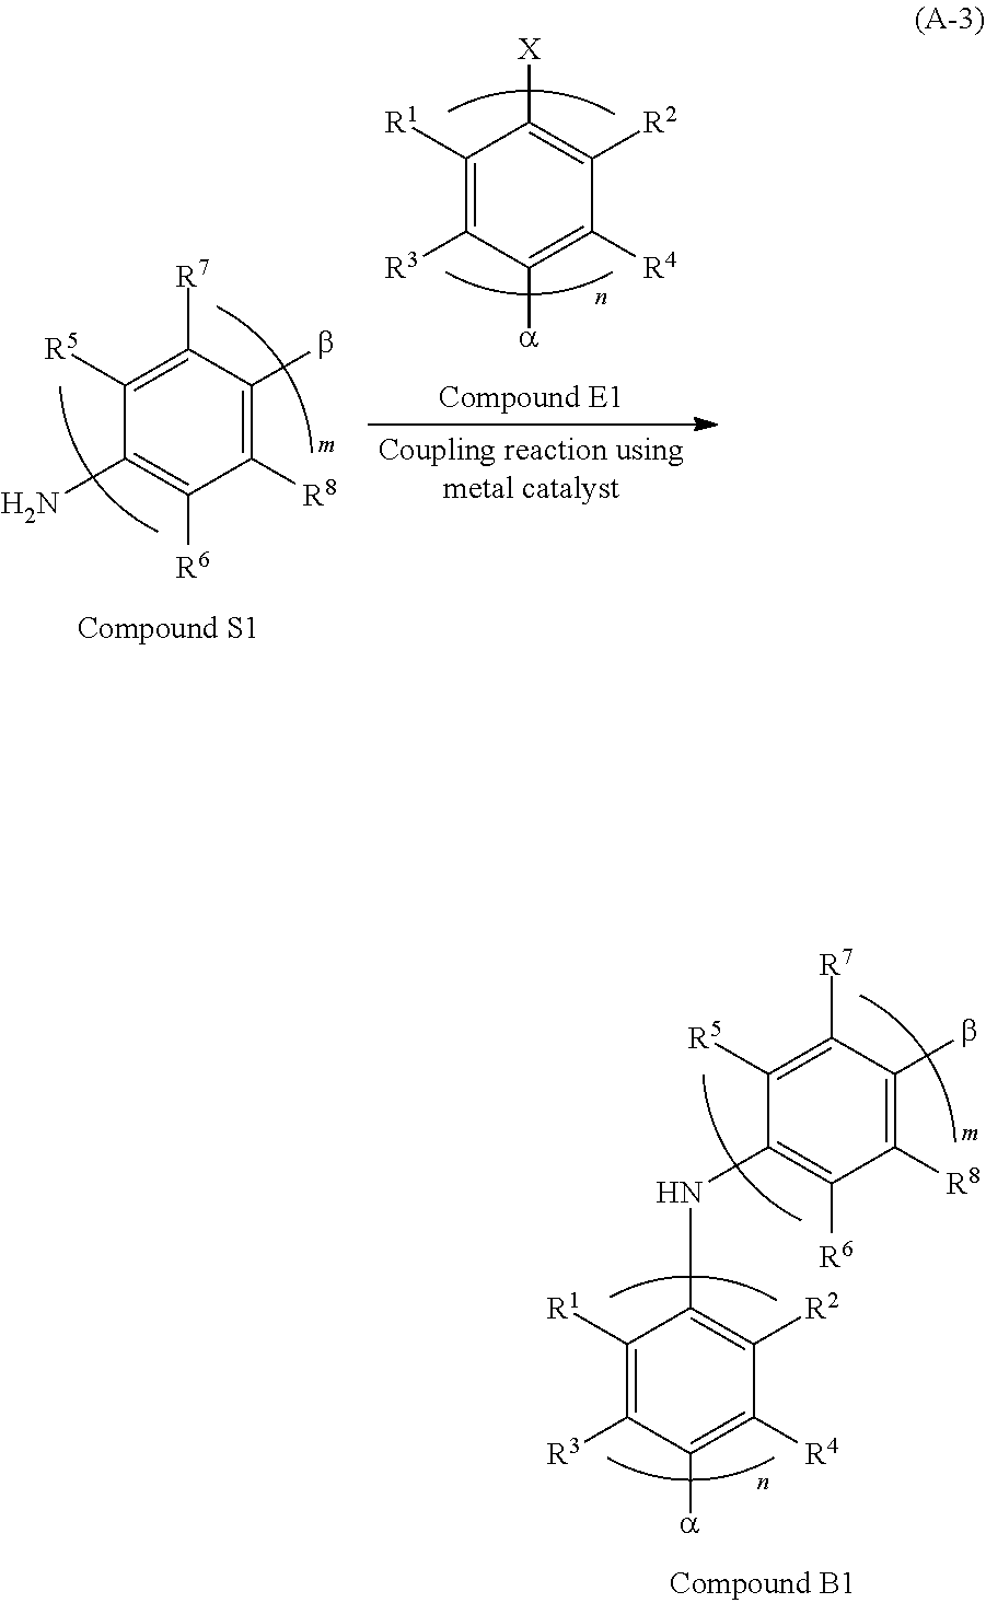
C1([R5])=C([R7])C(b)=C([R8])C([R6])=C1N.C1([R1])=C([R3])C([a])=C([R4])C([R2])=C1[X].C1([R1])=C([R3])C([a])=C([R4])C([R2])=C1NC1=C([R6])C([R8])=C(b)C([R7])=C1[R5]
